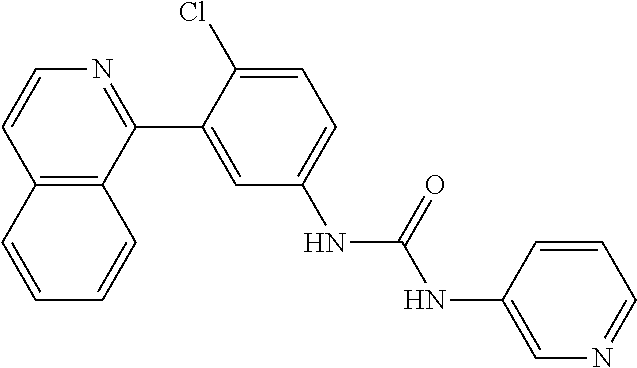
C12=C(C(C3=CC(NC(NC4=CN=CC=C4)=O)=CC=C3Cl)=NC=C1)C=CC=C2
